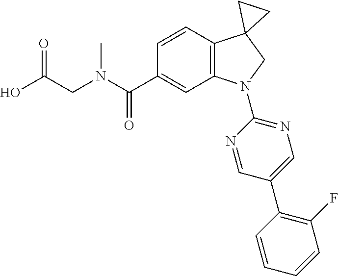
N(C(C1=CC2=C(C=C1)C1(CN2C2=NC=C(C3=C(F)C=CC=C3)C=N2)CC1)=O)(C)CC(O)=O
